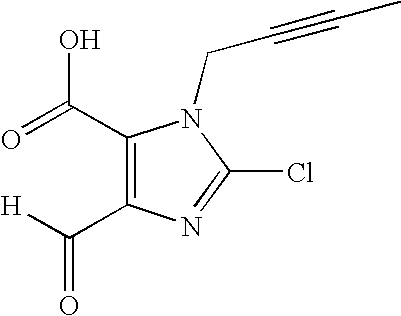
C1(C(=O)O)=C(C([H])=O)N=C(Cl)N1CC#CC
